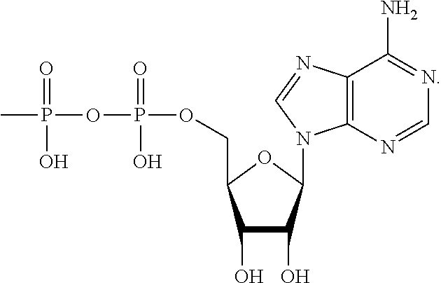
C12=C(N=CN=C1N)N(C1C(O)C(O)C(COP(=O)(O)OP(=O)(O)C)O1)C=N2
